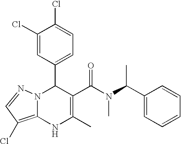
C1(Cl)=CC(C2N3C(=C(Cl)C=N3)NC(C)=C2C(=O)N(C)C(C2=CC=CC=C2)C)=CC=C1Cl
